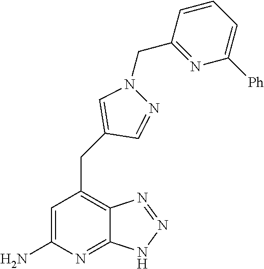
C1=C(N)N=C2C(=C1CC1=CN(CC3=NC([Ph])=CC=C3)N=C1)N=NN2
